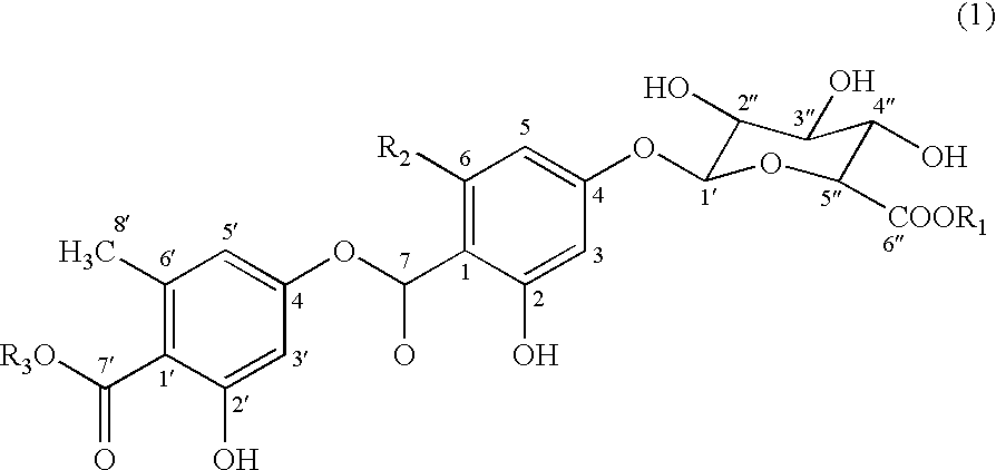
C1(C)=C(C([R3O])=O)C(O)=CC(OC(C2=C([R2])C=C(OC3C(O)C(O)C(O)C([COOR1])O3)C=C2O)O)=C1
